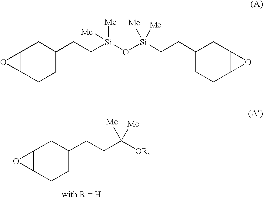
C12C(CCC(CCC([OR])([Me])[Me])C1)O2.C12C(CCC(CC[Si](O[Si](CCC3CCC4C(C3)O4)([Me])[Me])([Me])[Me])C1)O2
